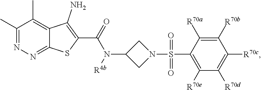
C1(C)=NN=C2C(=C1C)C(N)=C(C(N(C1CN(S(C3=C([R70e])C([R70d])=C([R70c])C([R70b])=C3[R70a])(=O)=O)C1)[R4b])=O)S2
